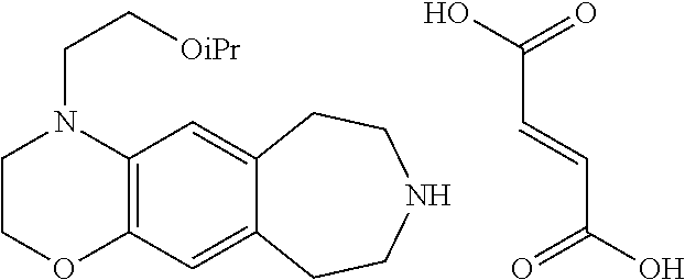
C(C=CC(=O)O)(=O)O.C1COC2=C(N1CC[OiPr])C=C1C(=C2)CCNCC1
